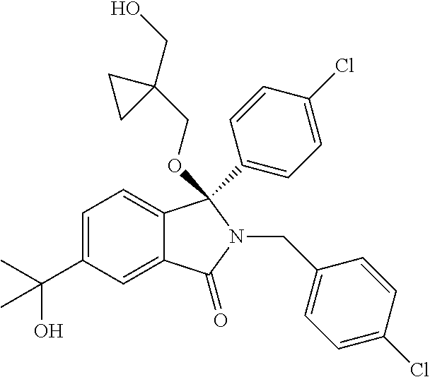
C1=C(C(C)(O)C)C=C2C(=C1)C(C1=CC=C(Cl)C=C1)(OCC1(CO)CC1)N(CC1=CC=C(Cl)C=C1)C2=O
